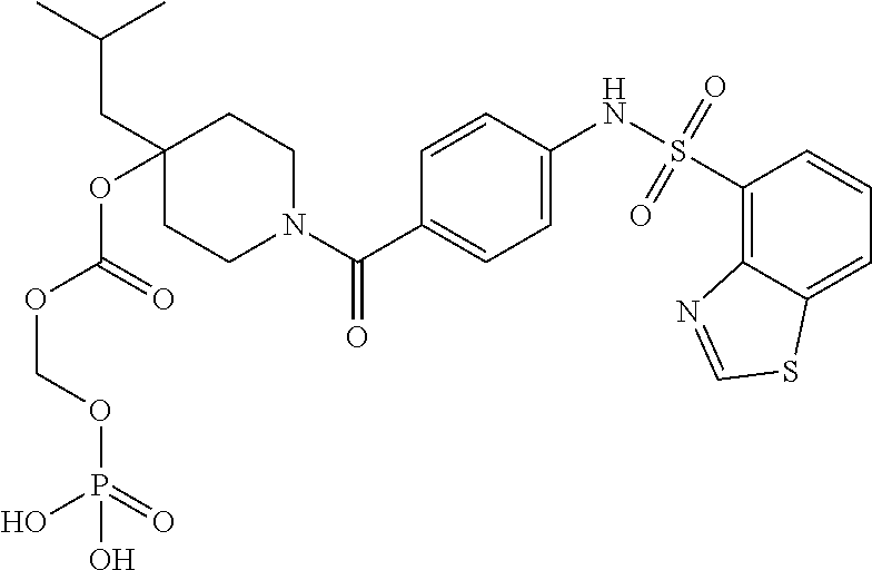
C1CN(C(C2=CC=C(NS(=O)(=O)C3=C4C(=CC=C3)SC=N4)C=C2)=O)CCC1(OC(OCOP(O)(=O)O)=O)CC(C)C
